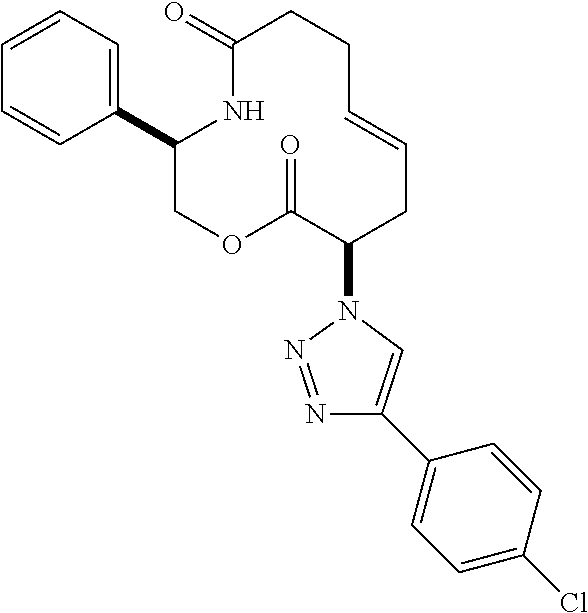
C1(C2=CC=CC=C2)COC(=O)C(N2N=NC(C3=CC=C(Cl)C=C3)=C2)CC=CCCC(=O)N1
